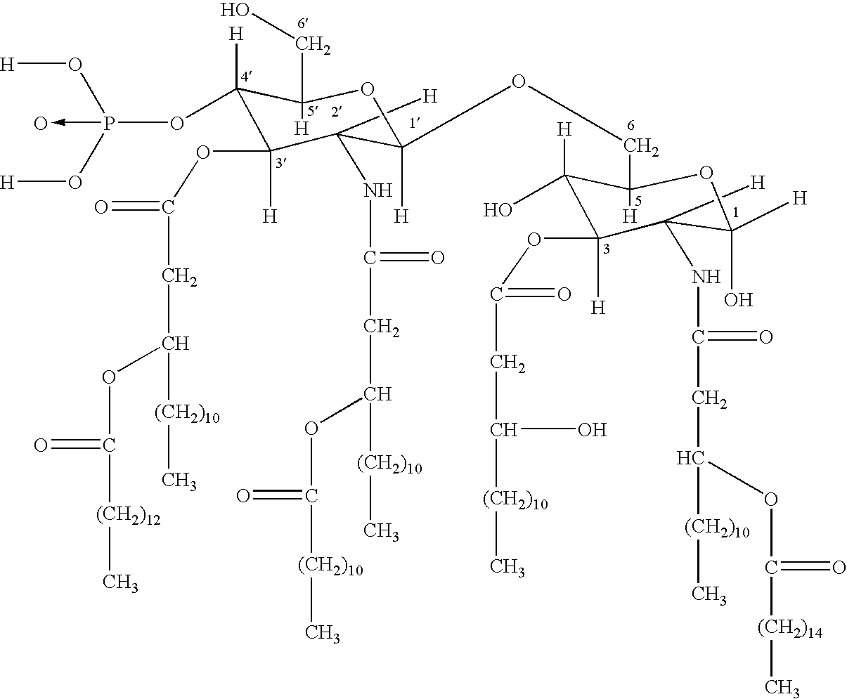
C1([H])(NC(=O)CC([(CH2)10]C)OC(=O)[(CH2)14]C)C(O)([H])OC(COC2([H])C(NC(=O)CC([(CH2)10]C)OC([(CH2)10]C)=O)([H])C([H])(OC(=O)CC([(CH2)10]C)OC([(CH2)12]C)=O)C([H])(OP(O[H])(O[H])->O)C(CO)([H])O2)([H])C([H])(O)C1(OC(=O)CC([(CH2)10]C)O)[H]
